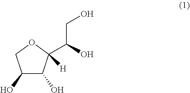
C1(O)C(O)C(C(CO)O)([H])OC1
